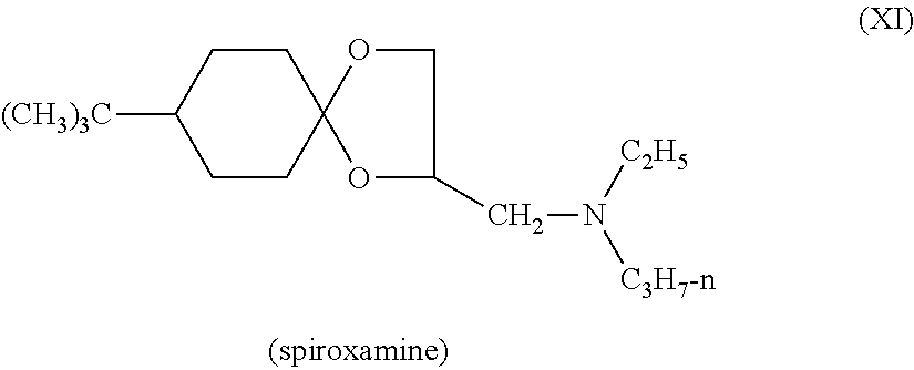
C1CC2(CCC1[(CH3)3C])OCC(CN([C2H5])[C3H7-n])O2
